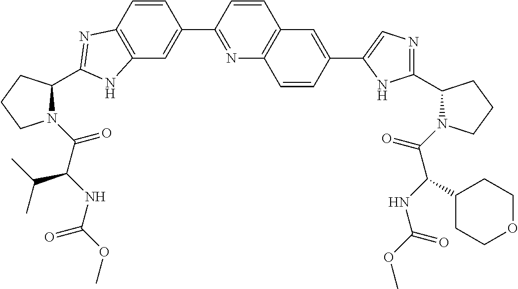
C12=C(C=C(C3=NC4=C(C=C3)C=C(C3=CN=C(C5N(C(=O)C(NC(=O)OC)C6CCOCC6)CCC5)N3)C=C4)C=C1)NC(C1N(C(=O)C(NC(=O)OC)C(C)C)CCC1)=N2
